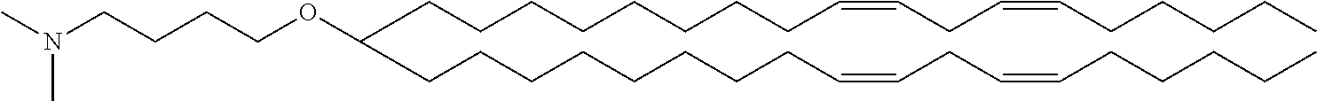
C(CCCCCCC=CCC=CCCCCC)CC(CCCCCCCCC=CCC=CCCCCC)OCCCCN(C)C
